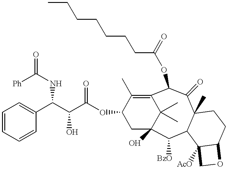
C12(C)C(=O)C(OC(CCCCCCC)=O)C3=C(C)C(OC(C(C(NC(=O)[Ph])C4=CC=CC=C4)O)=O)CC(O)(C([BzO])C1C1([AcO])C(CC2)OC1)C3(C)C
